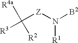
C([Z]N([B2])[R1])([R4a])([R2])[R3]
